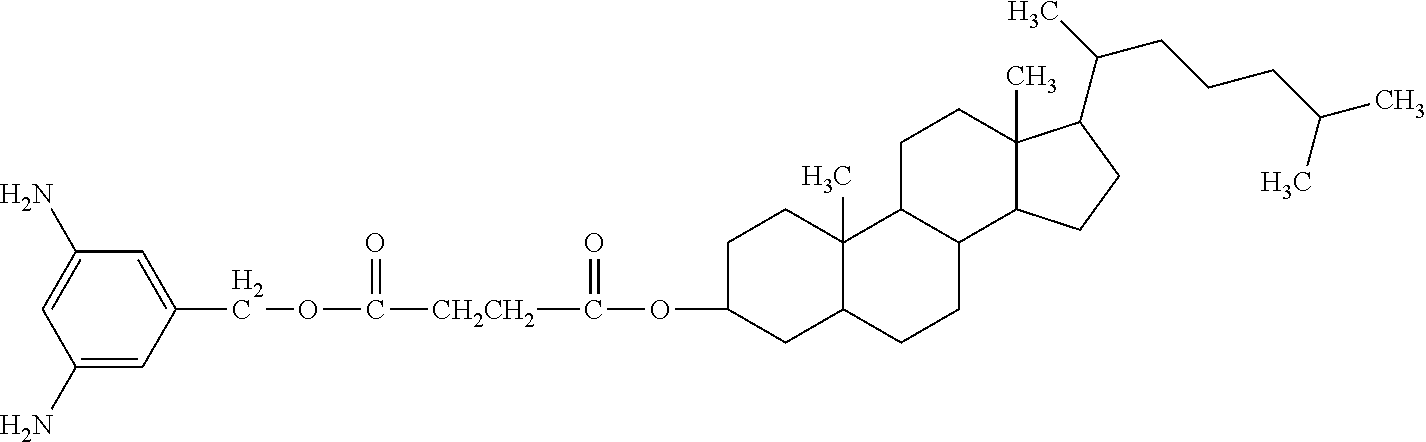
O(C1CC2C(C)(CC1)C1C(CC2)C2C(C)(CC1)C(C(C)CCCC(C)C)CC2)C([CH2CH2]C(OCC1=CC(N)=CC(N)=C1)=O)=O
